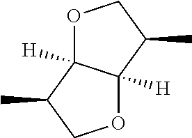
O1C2([H])C([H])(C(C)C1)OCC2C
